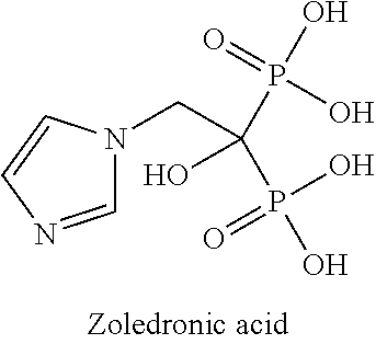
C1=NC=CN1CC(O)(P(O)(=O)O)P(O)(O)=O
